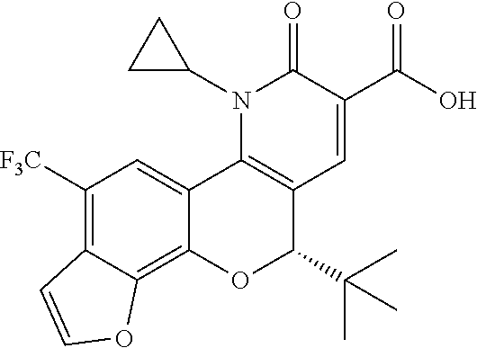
N1(C2CC2)C2=C(C=C(C(O)=O)C1=O)C(C(C)(C)C)OC1=C3C(=C([F3C])C=C21)C=CO3
